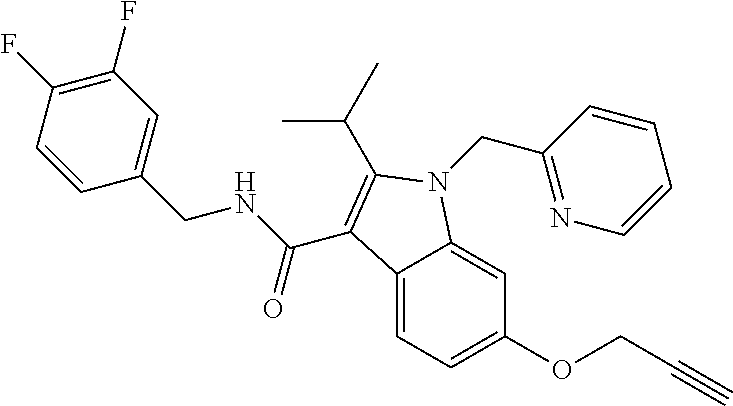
C12=CC=C(OCC#C)C=C1N(CC1=NC=CC=C1)C(C(C)C)=C2C(NCC1=CC(F)=C(F)C=C1)=O
